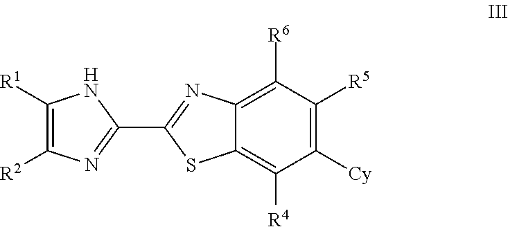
C1([R1])=C([R2])N=C(C2=NC3=C([R6])C([R5])=C([Cy])C([R4])=C3S2)N1
